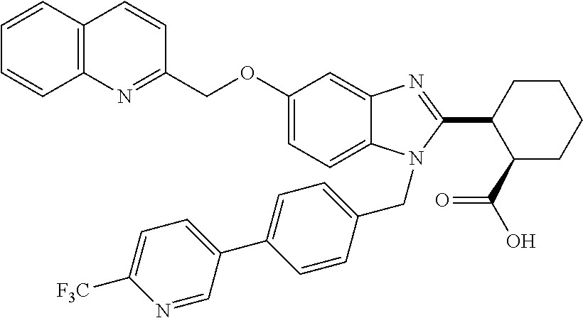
C1(COC2=CC=C3N(CC4=CC=C(C5=CC=C([F3C])N=C5)C=C4)C(C4C(C(O)=O)CCCC4)=NC3=C2)=NC2=C(C=C1)C=CC=C2
